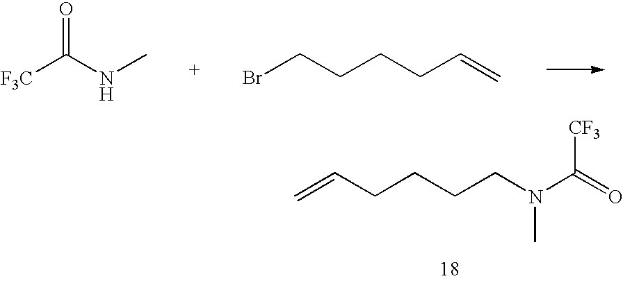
C(=C)CCCCN(C(=O)[CF3])C.O=C([F3C])NC.C(Br)CCCC=C
